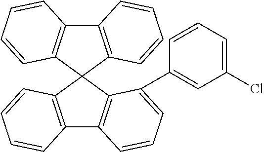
C12=C(C3(C4=C1C=CC=C4)C1=C(C4=C3C(C3=CC(Cl)=CC=C3)=CC=C4)C=CC=C1)C=CC=C2
